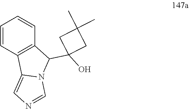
C1=CC2=C(C=C1)C(C1(O)CC(C)(C)C1)N1C2=CN=C1
